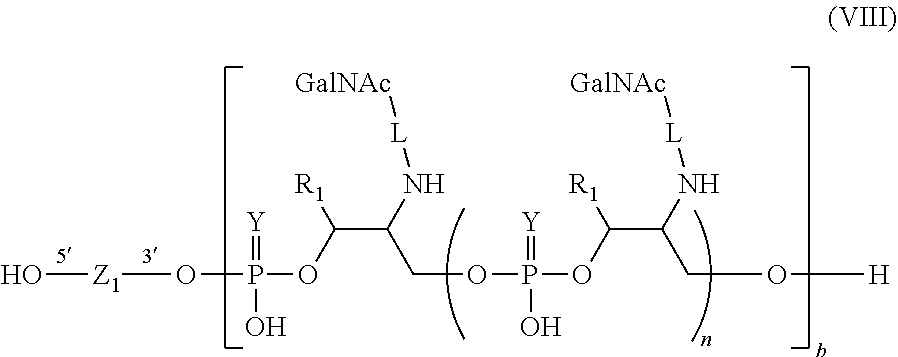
O[Z1]OP(OC(C(COP(=[Y])(O)OC(C(CO[H])N[L][GalNAc])[R1])N[L][GalNAc])[R1])(=[Y])O
